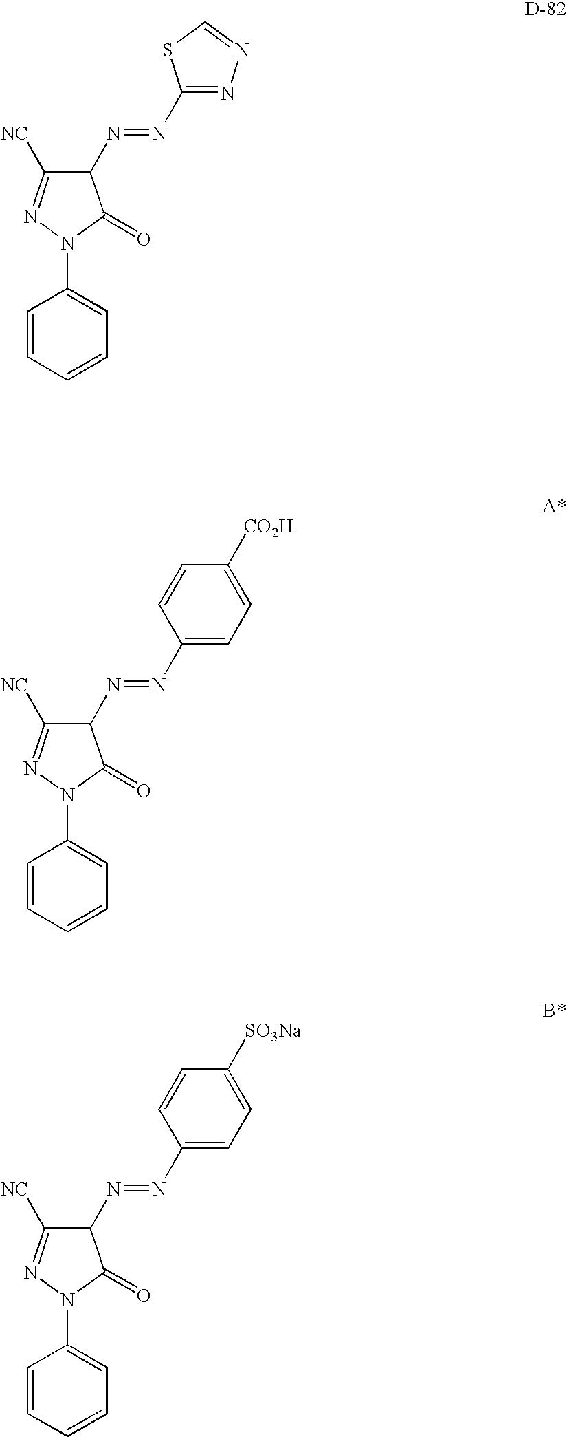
C1=CC=CC=C1N1C(=O)C(N=NC2=NN=CS2)C([NC])=N1.C1=CC=CC=C1N1C(=O)C(N=NC2=CC=C([CO2H])C=C2)C([NC])=N1.C1=CC=CC=C1N1C(=O)C(N=NC2=CC=C([SO3Na])C=C2)C([NC])=N1
